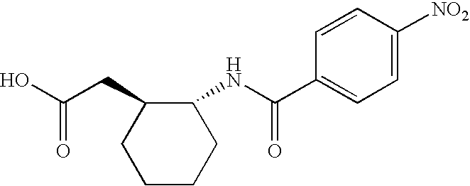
C1CCC(NC(C2=CC=C([NO2])C=C2)=O)C(CC(O)=O)C1
